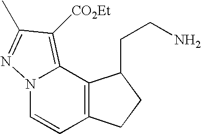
N12C=CC3=C(C1=C([CO2Et])C(C)=N2)C(CCN)CC3
